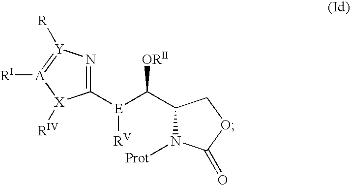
N1=C([E]([RV])C([ORII])C2N([Prot])C(=O)OC2)[X]([RIV])[A]([RI])=[Y]1[R]
